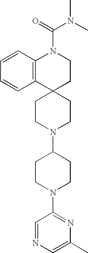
C12(CCN(C3CCN(C4=NC(C)=CN=C4)CC3)CC1)CCN(C(N(C)C)=O)C1=C2C=CC=C1
